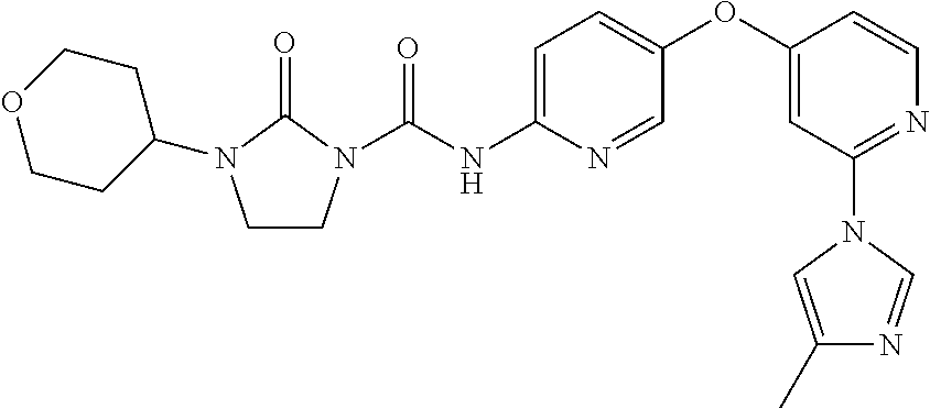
C1CN(C(NC2=CC=C(OC3=CC(N4C=C(C)N=C4)=NC=C3)C=N2)=O)C(=O)N1C1CCOCC1
